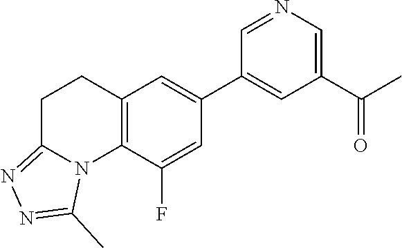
C12=C(C(F)=CC(C3=CC(C(C)=O)=CN=C3)=C1)N1C(=NN=C1C)CC2
